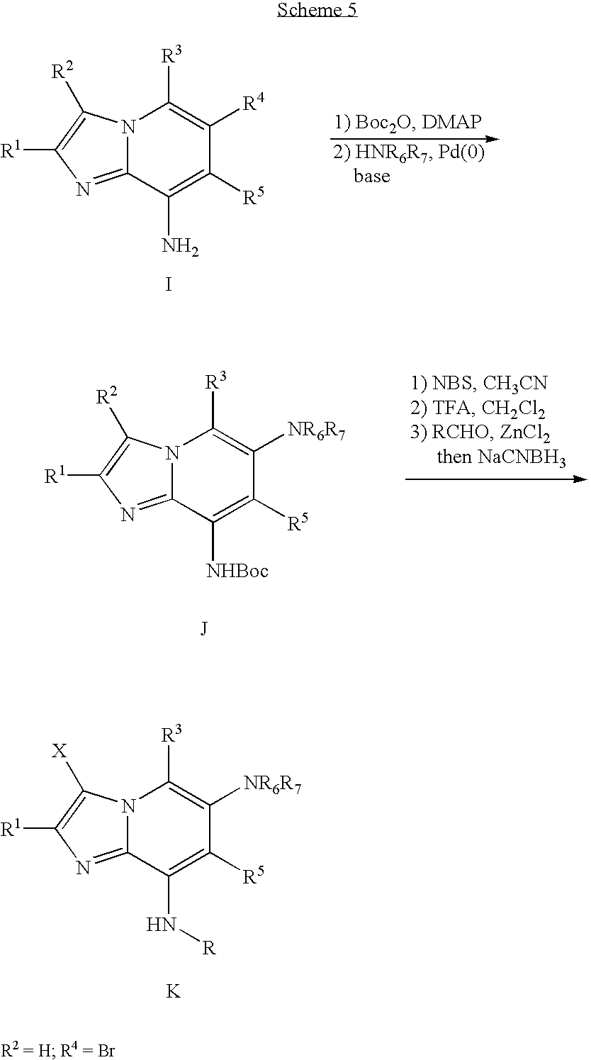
N12C(=NC([R1])=C1[R2])C(N)=C([R5])C([R4])=C2[R3].I.N12C(=NC([R1])=C1[R2])C([NHBoc])=C([R5])C([NR6R7])=C2[R3].N12C(=NC([R1])=C1[X])C(N[R])=C([R5])C([NR6R7])=C2[R3].[K]
